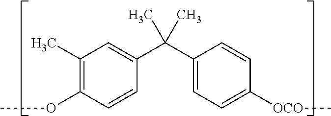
C1(C)=C(OC)C=CC(C(C2=CC=C([OCO]C)C=C2)(C)C)=C1
